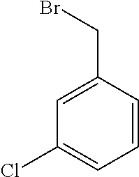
C1=CC(CBr)=CC(Cl)=C1
